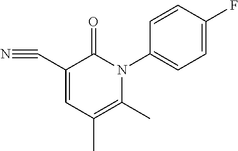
C1(C#N)=CC(C)=C(C)N(C2=CC=C(F)C=C2)C1=O
